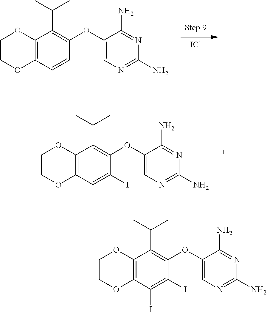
C12=C(C=C(I)C(OC3=CN=C(N)N=C3N)=C1C(C)C)OCCO2.[ICl].C12=C(C=CC(OC3=CN=C(N)N=C3N)=C1C(C)C)OCCO2.C12=C(C(I)=C(I)C(OC3=CN=C(N)N=C3N)=C1C(C)C)OCCO2
